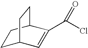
C1C2C=C(C(Cl)=O)C(C1)CC2
